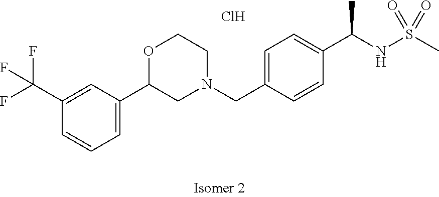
C1(C(F)(F)F)=CC(C2CN(CC3=CC=C(C(NS(C)(=O)=O)C)C=C3)CCO2)=CC=C1.Cl
